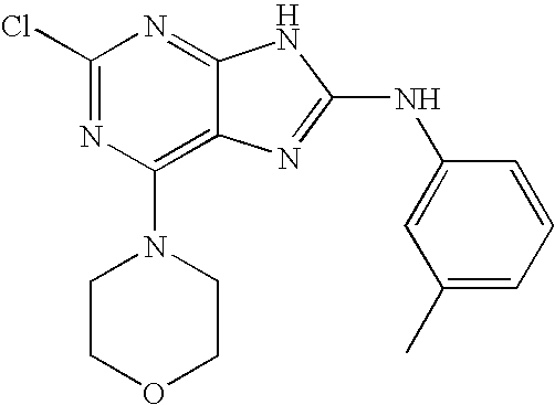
ClC1=NC(N2CCOCC2)=C2C(=N1)NC(NC1=CC(C)=CC=C1)=N2
